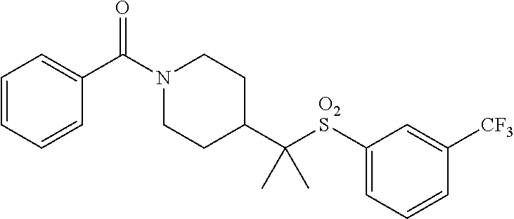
C1=CC=CC(C(N2CCC(C([O2S]C3=CC=CC([CF3])=C3)(C)C)CC2)=O)=C1
